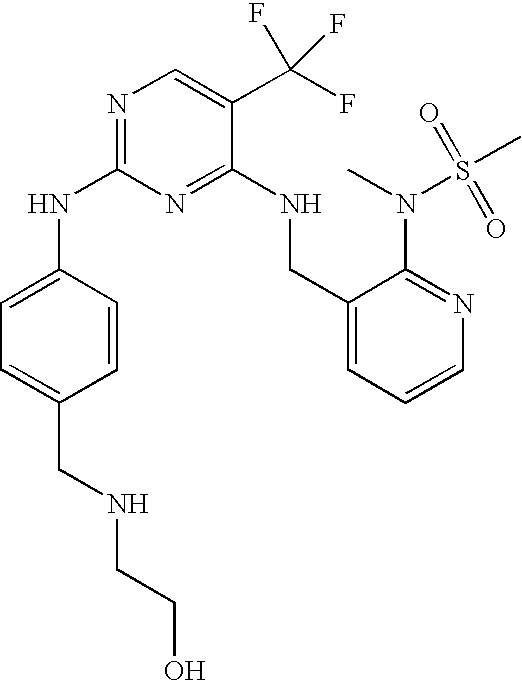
C1(NC2=NC=C(C(F)(F)F)C(NCC3=CC=CN=C3N(S(C)(=O)=O)C)=N2)=CC=C(CNCCO)C=C1
